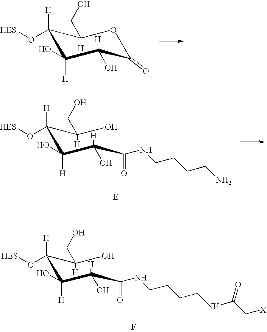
C1(O)([H])C([H])(O)C(=O)OC([H])(CO)C1(O[HES])[H].C(C(C(NCCCCN)=O)([H])O)(C(C(O)([H])CO)(O[HES])[H])(O)[H].[E].F.C(C(C(=O)NCCCCNC(=O)C[X])([H])O)(C(C(O)([H])CO)(O[HES])[H])(O)[H]
